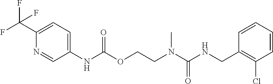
C1=CC(CNC(N(CCOC(NC2=CC=C(C(F)(F)F)N=C2)=O)C)=O)=C(Cl)C=C1
